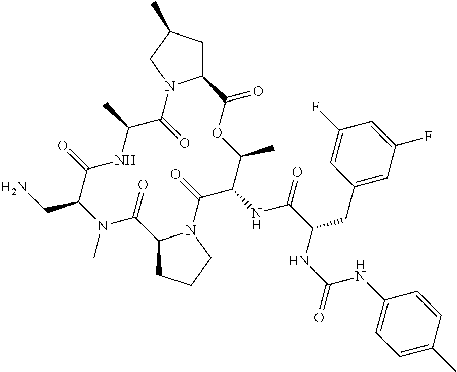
C12CCCN1C(=O)C(NC(=O)C(CC1=CC(F)=CC(F)=C1)NC(NC1=CC=C(C)C=C1)=O)C(C)OC(=O)C1CC(C)CN1C(=O)C(C)NC(=O)C(CN)N(C)C2=O
